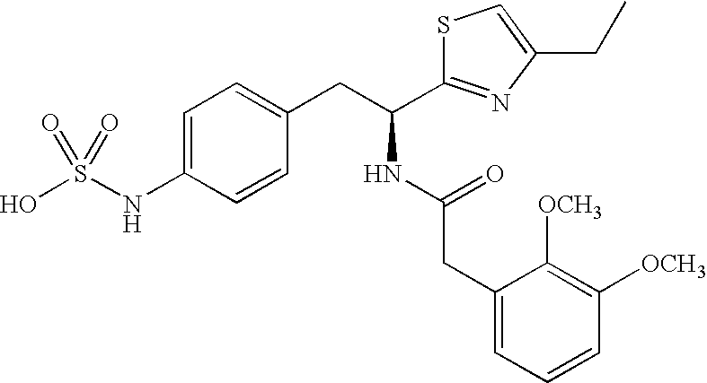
OS(NC1=CC=C(CC(NC(CC2=CC=CC([OCH3])=C2[OCH3])=O)C2=NC(CC)=CS2)C=C1)(=O)=O
